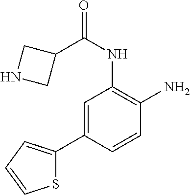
C1=C(C2=CC=CS2)C=CC(N)=C1NC(C1CNC1)=O
